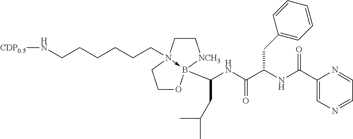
N(CCCCCCN12->B(C(NC(C(NC(C3=CN=CC=N3)=O)CC3=CC=CC=C3)=O)CC(C)C)(OCC1)[NCH3]CC2)[CDP0.5]
